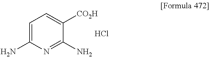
C1=C(N)N=C(N)C([CO2H])=C1.Cl
